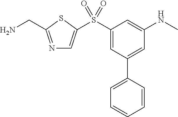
N1=C(CN)SC(S(C2=CC(C3=CC=CC=C3)=CC(NC)=C2)(=O)=O)=C1
